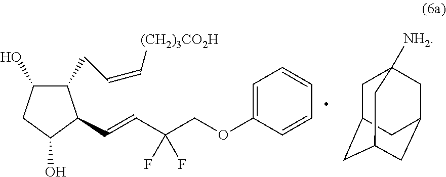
C1(CC=C[(CH2)3CO2H])C(O)CC(O)C1C=CC(COC1=CC=CC=C1)(F)F.C1C2CC3CC(CC1([NH2])C3)C2
